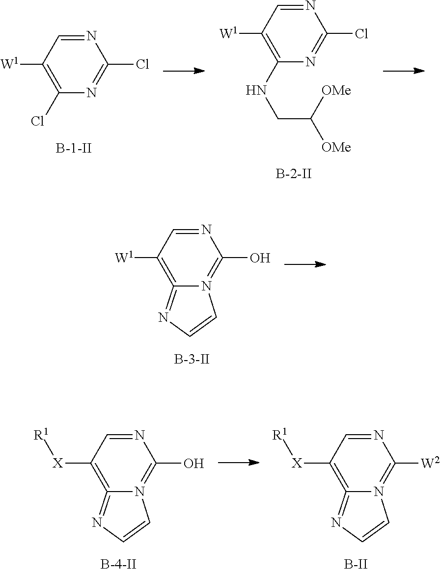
N1=CC([W1])=C(Cl)N=C1Cl.N1=CC([W1])=C(NCC([OMe])[OMe])N=C1Cl.N1=CC([W1])=C2=NC=CN2=C1O.N1=CC([X][R1])=C2=NC=CN2=C1O.N1=CC([X][R1])=C2=NC=CN2=C1[W2].[B-II]
